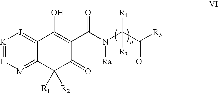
C(N(C(C([R5])=O)([R4])[R3])[Ra])(=O)C1=C(O)C2=[J][K]=[L][M]=C2C([R1])([R2])C1=O
